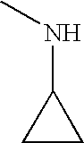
CNC1CC1
